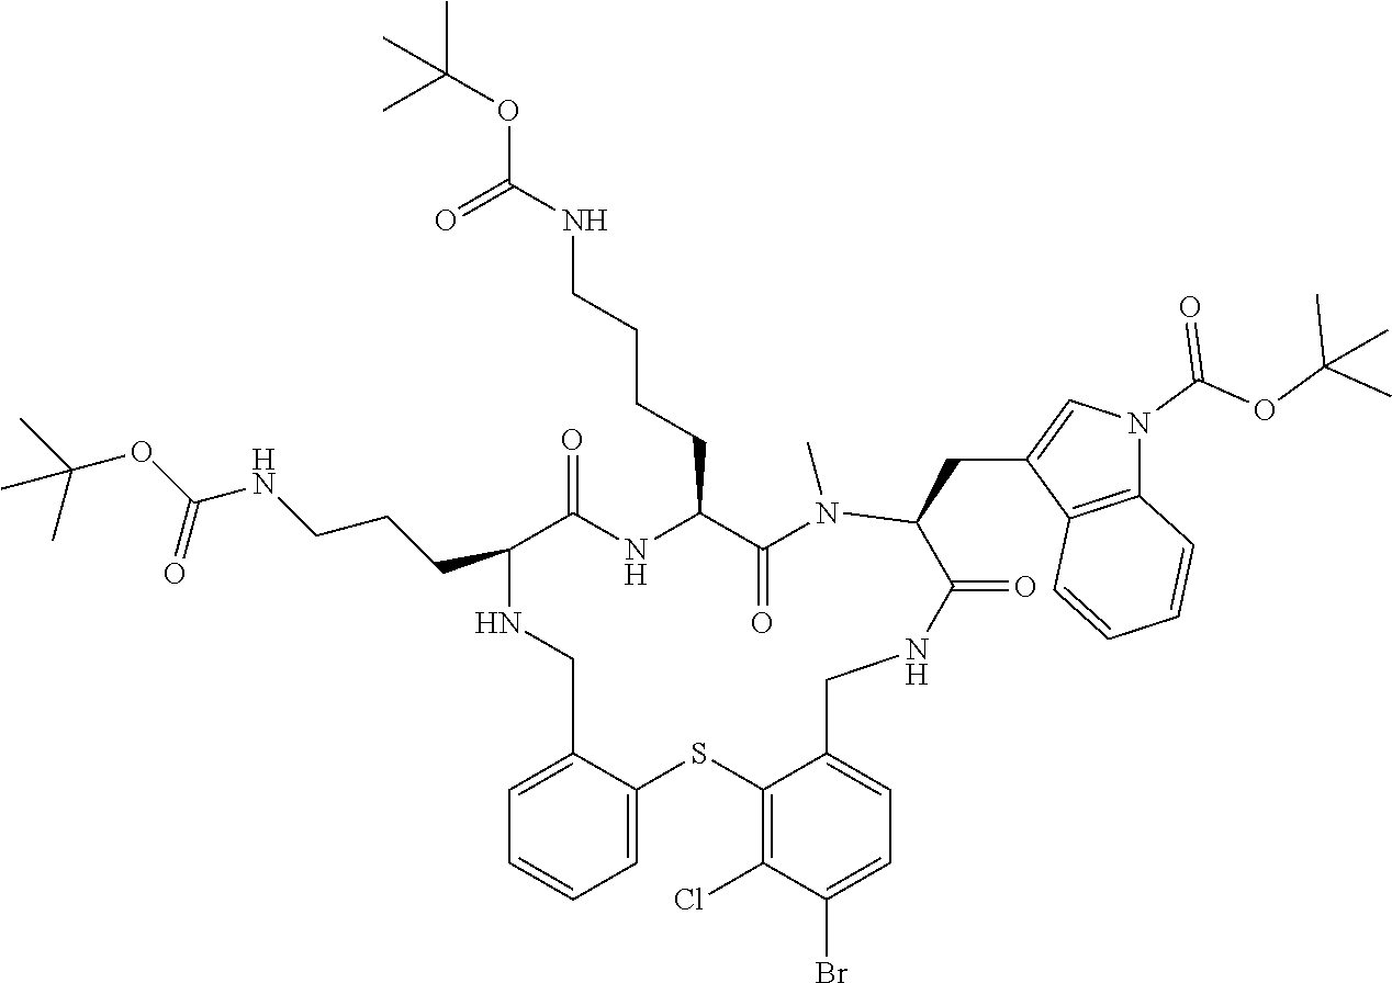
C12=C(Cl)C(Br)=CC=C1CNC(=O)C(CC1=CN(C(OC(C)(C)C)=O)C3=C1C=CC=C3)N(C)C(=O)C(CCCCNC(=O)OC(C)(C)C)NC(=O)C(CCCNC(OC(C)(C)C)=O)NCC1=CC=CC=C1S2
